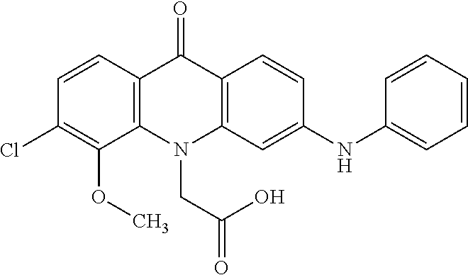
C12=C(N(CC(O)=O)C3=C(C1=O)C=CC(NC1=CC=CC=C1)=C3)C(OC)=C(Cl)C=C2
